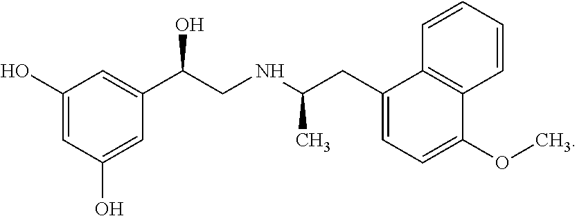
OC1=CC(O)=CC(C(CNC(CC2=CC=C(OC)C3=C2C=CC=C3)C)O)=C1
